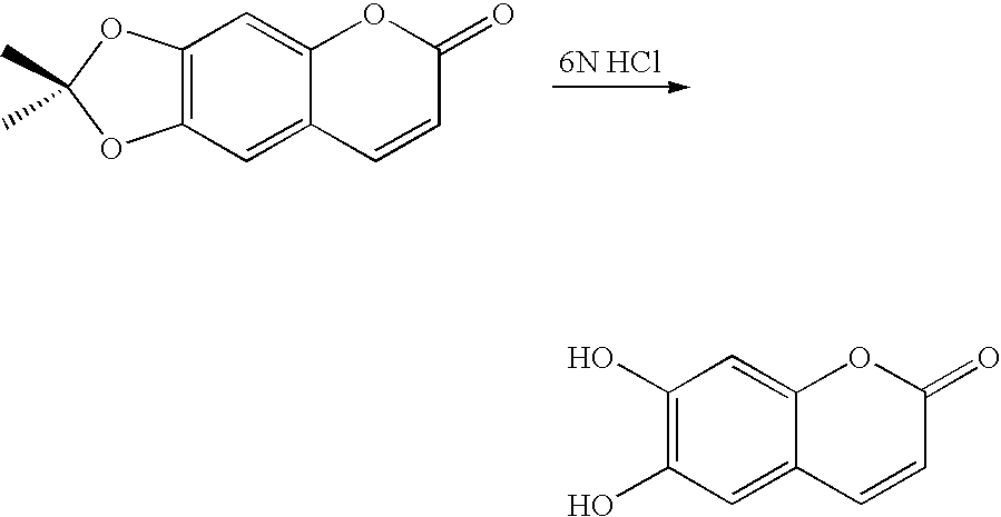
C12=C(C=C3C(=C1)OC(=O)C=C3)OC(C)(C)O2.[6N HCl].C1(O)=C(O)C=C2C(=C1)OC(=O)C=C2
